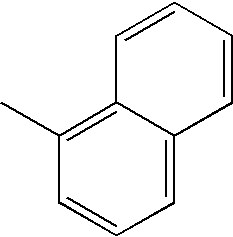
C1=CC=CC2=C(C)C=CC=C12
